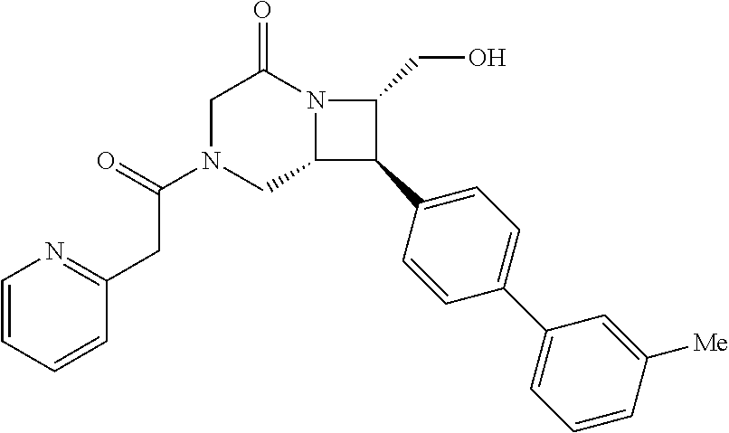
C1N(C(=O)CC2=NC=CC=C2)CC2N(C1=O)C(CO)C2C1=CC=C(C2=CC=CC([Me])=C2)C=C1
